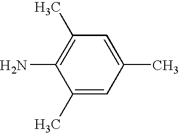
C1(C)=C(N)C(C)=CC(C)=C1
